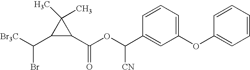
C1=CC=CC=C1OC1=CC=CC(C(OC(=O)C2C(C)(C)C2C(Br)[Br3C])[CN])=C1
